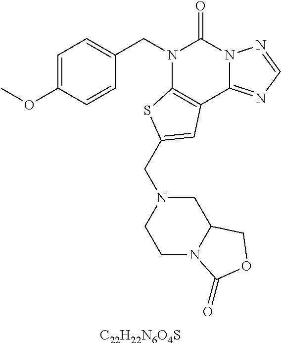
[C22H22N6O4S].C1=C(OC)C=CC(CN2C3=C(C4=NC=NN4C2=O)C=C(CN2CCN4C(C2)COC4=O)S3)=C1
